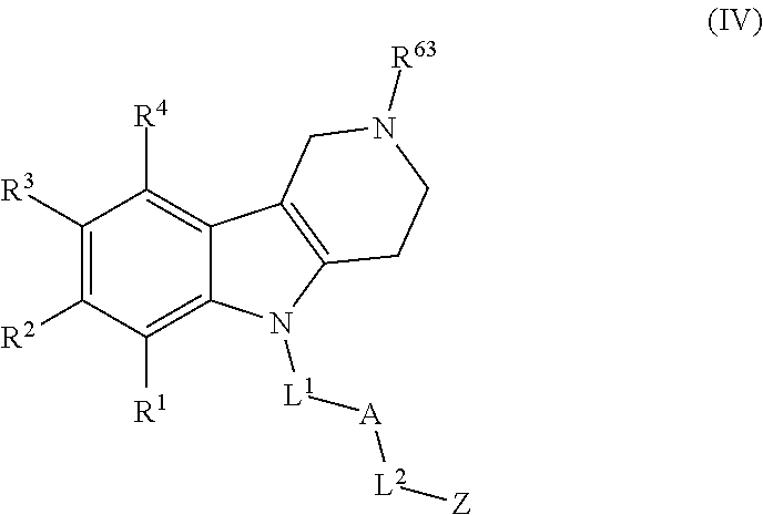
C1([R3])=C([R2])C([R1])=C2C(=C1[R4])C1=C(N2[L1][A][L2][Z])CCN([R63])C1
